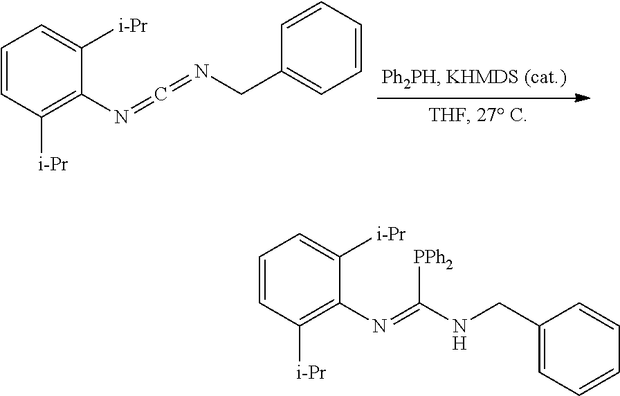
C1(N=C=NCC2=CC=CC=C2)=C([i-Pr])C=CC=C1[i-Pr].C1(N=C(NCC2=CC=CC=C2)[PPh2])=C([i-Pr])C=CC=C1[i-Pr]
